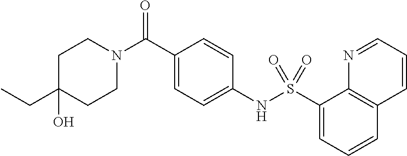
C1(CC)(O)CCN(C(C2=CC=C(NS(C3=CC=CC4=C3N=CC=C4)(=O)=O)C=C2)=O)CC1
